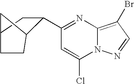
C1(C2C3CCC(C2)C3)=NC2=C(Br)C=NN2C(Cl)=C1
